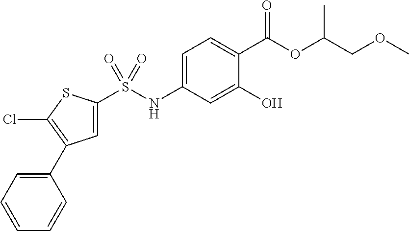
C1=C(NS(C2=CC(C3=CC=CC=C3)=C(Cl)S2)(=O)=O)C=C(O)C(C(OC(COC)C)=O)=C1
